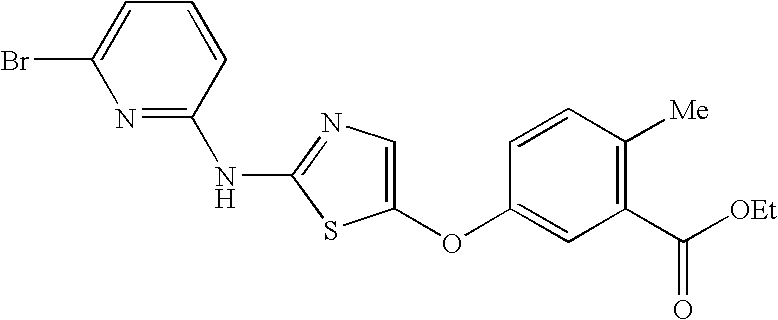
BrC1=CC=CC(NC2=NC=C(OC3=CC(C([OEt])=O)=C([Me])C=C3)S2)=N1
